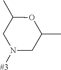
C1N([#3])CC(C)OC1C
